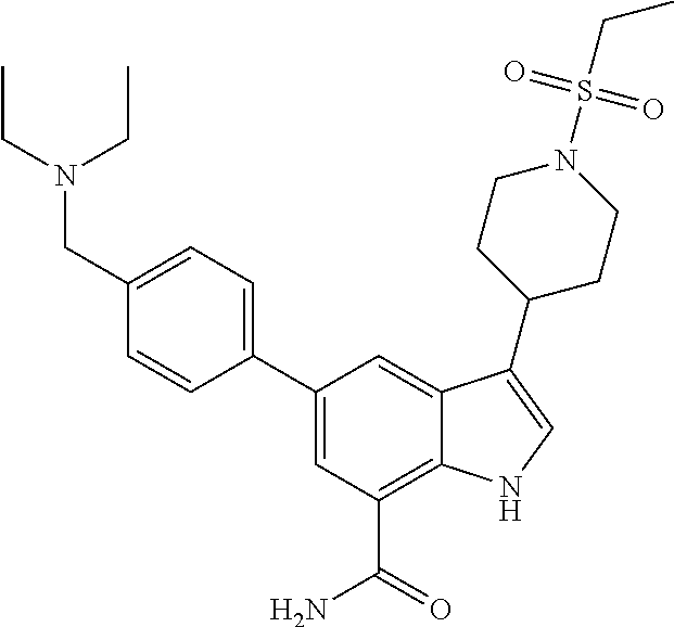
C1=C(C2=CC=C(CN(CC)CC)C=C2)C=C2C(=C1C(=O)N)NC=C2C1CCN(S(CC)(=O)=O)CC1
